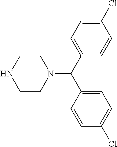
C1=C(Cl)C=CC(C(C2=CC=C(Cl)C=C2)N2CCNCC2)=C1
